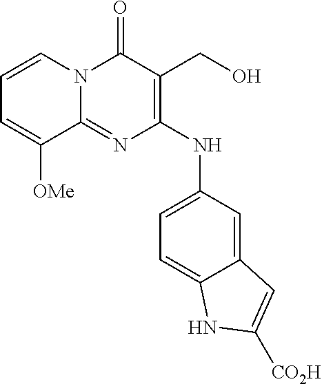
C1=CC=C([OMe])C2=NC(NC3=CC=C4C(=C3)C=C([CO2H])N4)=C(CO)C(=O)N12
